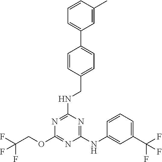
C1(NC2=CC(C(F)(F)F)=CC=C2)=NC(NCC2=CC=C(C3=CC=CC(C)=C3)C=C2)=NC(OCC(F)(F)F)=N1
